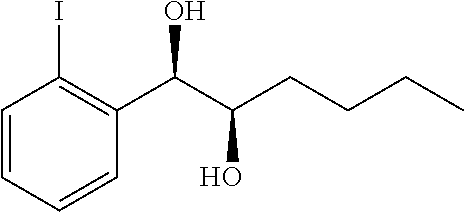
C1=CC=CC(C(C(O)CCCC)O)=C1I
